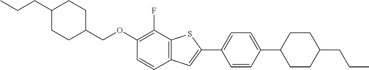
C1(COC2=C(F)C3=C(C=C2)C=C(C2=CC=C(C4CCC(CCC)CC4)C=C2)S3)CCC(CCC)CC1
